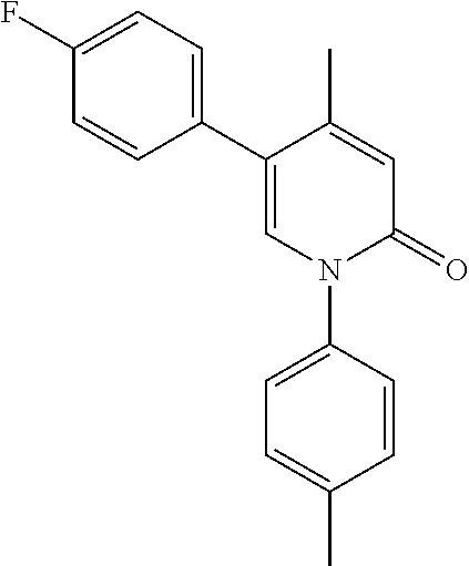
C1=C(C)C(C2=CC=C(F)C=C2)=CN(C2=CC=C(C)C=C2)C1=O
